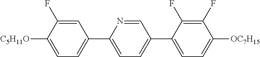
C1=C(F)C([C5H11O])=CC=C1C1=CC=C(C2=CC=C([OC7H15])C(F)=C2F)C=N1
